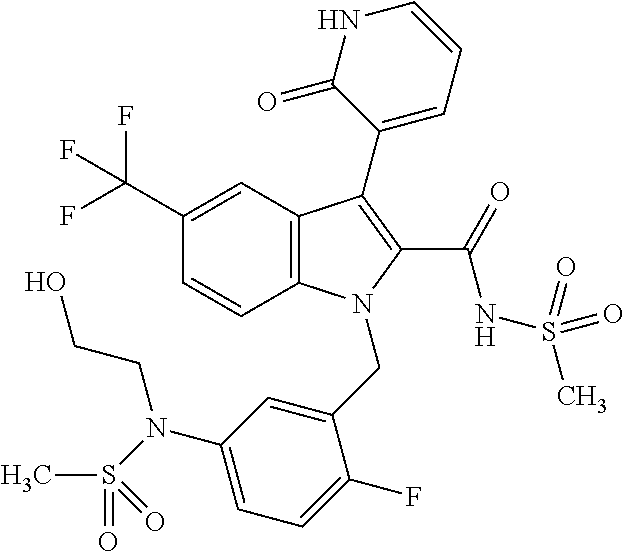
C1(C(F)(F)F)=CC2=C(C=C1)N(CC1=CC(N(S(C)(=O)=O)CCO)=CC=C1F)C(C(=O)NS(=O)(=O)C)=C2C1=CC=CNC1=O
